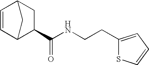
C1=CC2CC(C(NCCC3=CC=CS3)=O)C1C2
